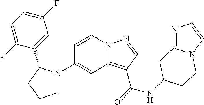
C1(N2CCCC2C2=CC(F)=CC=C2F)=CC2=C(C(=O)NC3CC4=NC=CN4CC3)C=NN2C=C1
